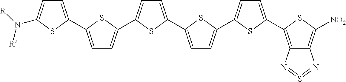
C1=C(C2=CC=C(C3=CC=C(C4=CC=C(C5=CC=C(C6=C7C(=C([NO2])S6)N=S=N7)S5)S4)S3)S2)SC(N([R])[R])=C1
